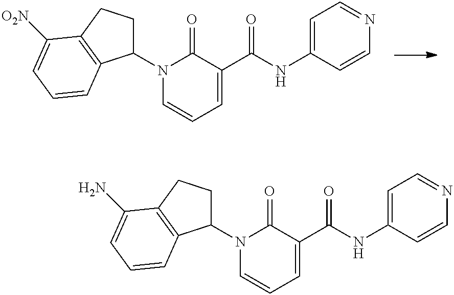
N1=CC=C(NC(C2=CC=CN(C3CCC4=C3C=CC=C4[O2N])C2=O)=O)C=C1.N1=CC=C(NC(C2=CC=CN(C3CCC4=C3C=CC=C4N)C2=O)=O)C=C1
